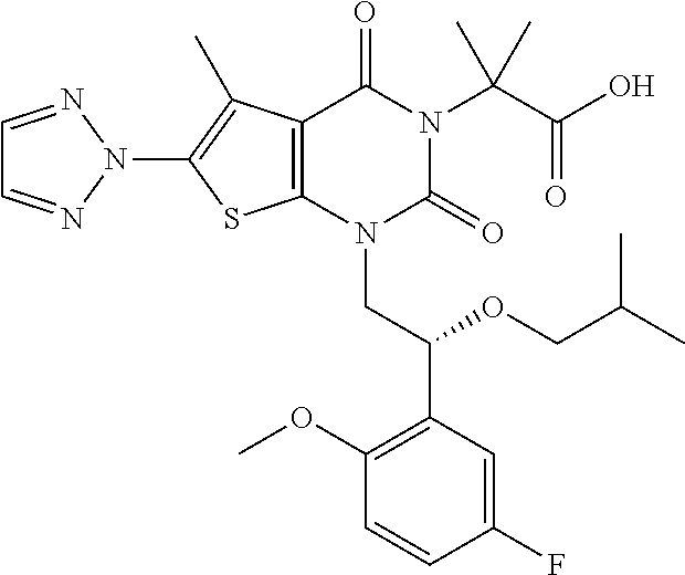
C12=C(N(CC(C3=C(OC)C=CC(F)=C3)OCC(C)C)C(=O)N(C(C(O)=O)(C)C)C1=O)SC(N1N=CC=N1)=C2C
